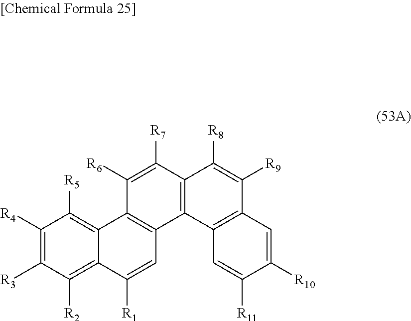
C1([R4])=C([R3])C([R2])=C2C(=C1[R5])C1=C(C=C2[R1])C2=C(C([R7])=C1[R6])C([R8])=C([R9])C1=C2C=C([R11])C([R10])=C1
